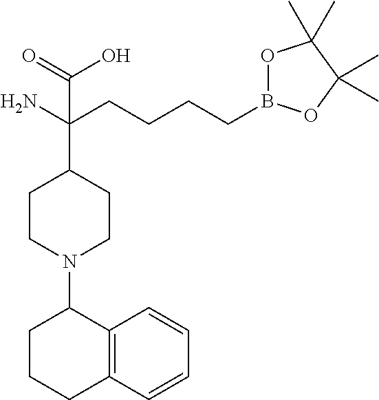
C12=C(C=CC=C1)CCCC2N1CCC(C(N)(CCCCB2OC(C)(C)C(C)(C)O2)C(=O)O)CC1
